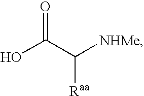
OC(C([NHMe])[Raa])=O
